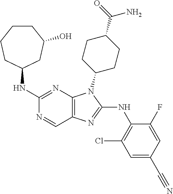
C1(NC2CC(O)CCCC2)=NC2=C(C=N1)N=C(NC1=C(Cl)C=C(C#N)C=C1F)N2C1CCC(C(=O)N)CC1
